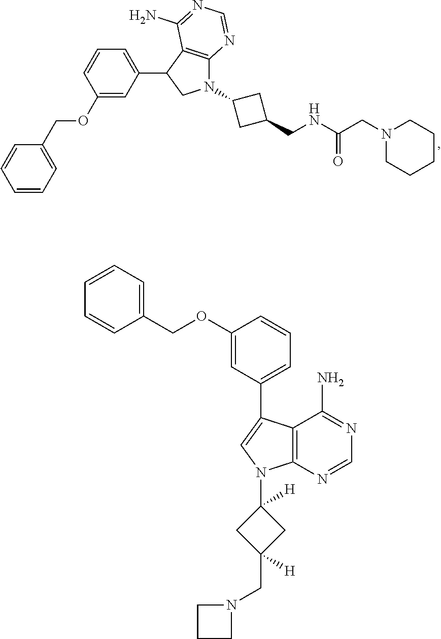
C1=CC=C(COC2=CC(C3CN(C4CC(CNC(CN5CCCCC5)=O)C4)C4=C3C(N)=NC=N4)=CC=C2)C=C1.C1(COC2=CC(C3=CN(C4([H])CC([H])(CN5CCC5)C4)C4=C3C(N)=NC=N4)=CC=C2)=CC=CC=C1
